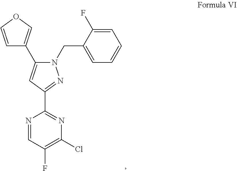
N1=CC(F)=C(Cl)N=C1C1=NN(CC2=CC=CC=C2F)C(C2=COC=C2)=C1
